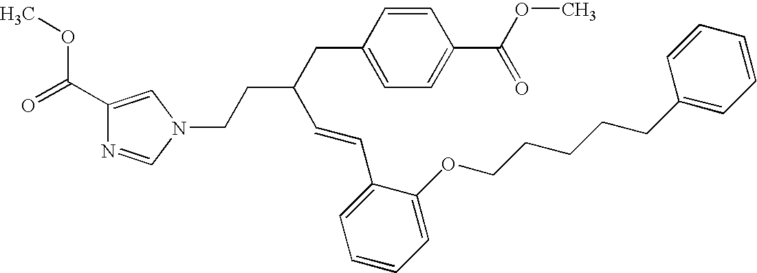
N1(CCC(CC2=CC=C(C(OC)=O)C=C2)C=CC2=CC=CC=C2OCCCCCC2=CC=CC=C2)C=C(C(=O)OC)N=C1
